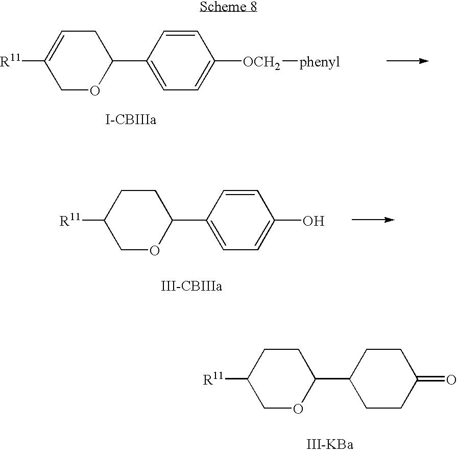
[R11]C1=CCC(C2=CC=C([OCH2][phenyl])C=C2)OC1.[R11]C1COC(C2=CC=C(O)C=C2)CC1.[R11]C1COC(C2CCC(=O)CC2)CC1.[III-KBa]
